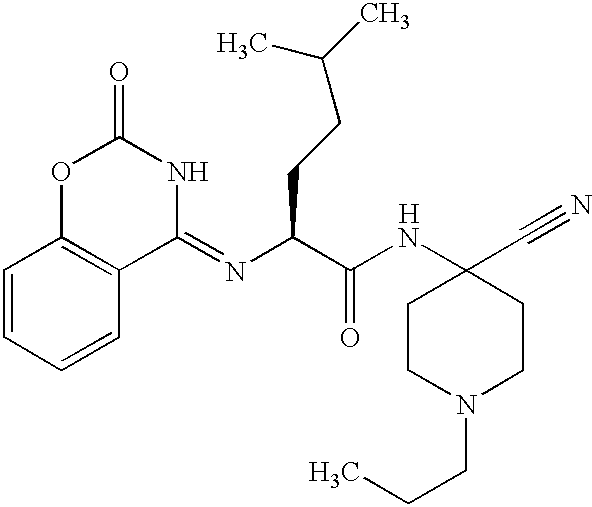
C1CN(CCC)CCC1(C#N)NC(C(N=C1NC(=O)OC2=C1C=CC=C2)CCC(C)C)=O.[H]
